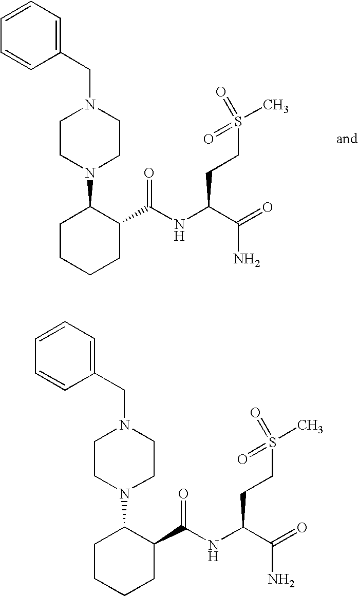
C1=CC=C(CN2CCN(C3CCCCC3C(NC(C(=O)N)CCS(=O)(C)=O)=O)CC2)C=C1.C1=CC=C(CN2CCN(C3CCCCC3C(NC(C(=O)N)CCS(=O)(=O)C)=O)CC2)C=C1
